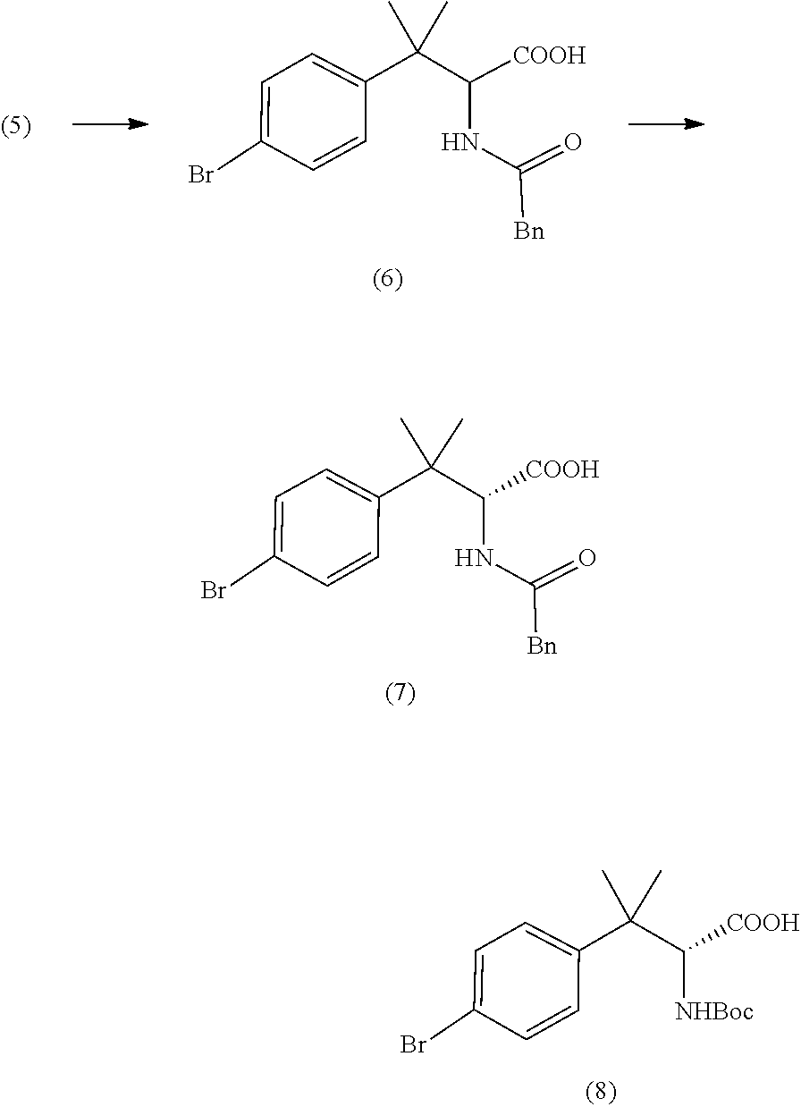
C1=C(Br)C=CC(C(C)(C)C(NC(=O)[Bn])[COOH])=C1.C1=C(Br)C=CC(C(C)(C)C(NC(=O)[Bn])[COOH])=C1.BrC1=CC=C(C(C)(C)C([NHBoc])[COOH])C=C1
